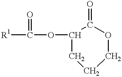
[R1]C(OC1C(=O)OCCC1)=O
